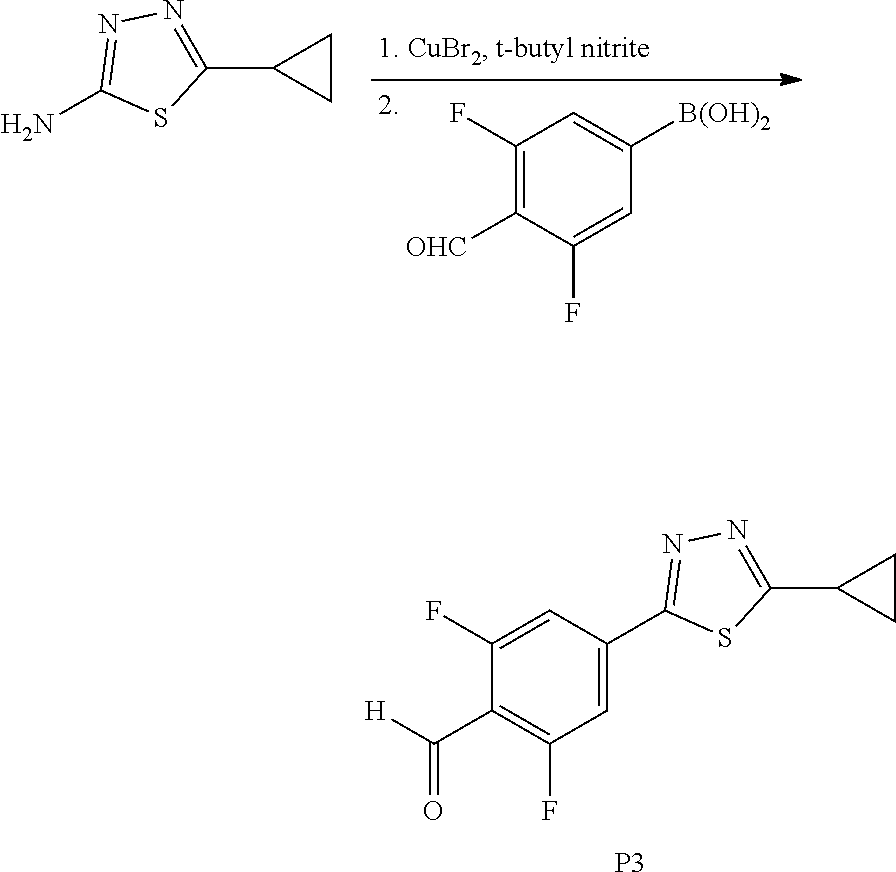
C1(F)=C([OHC])C(F)=CC([B(OH)2])=C1.NC1=NN=C(C2CC2)S1.C1(F)=CC(C2=NN=C(C3CC3)S2)=CC(F)=C1C(=O)[H].[P3]
